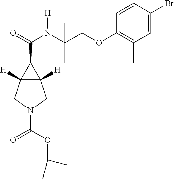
C12([H])C([H])(CN(C(=O)OC(C)(C)C)C1)C2C(=O)N([H])C(C)(C)COC1=C(C)C=C(Br)C=C1
